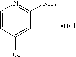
C1=CC(Cl)=CC(N)=N1.Cl
